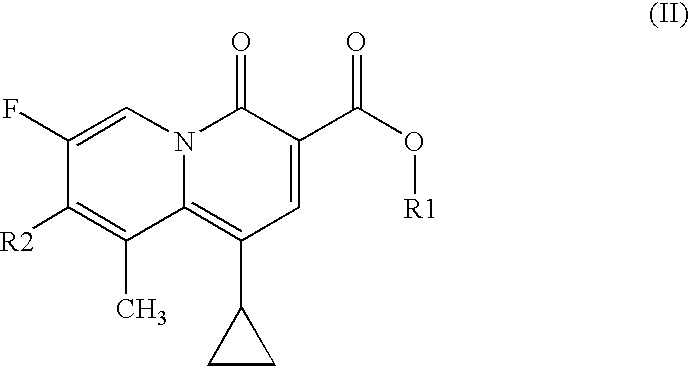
C1(F)=CN2C(=C(C3CC3)C=C(C(=O)O[R1])C2=O)C(C)=C1[R2]
